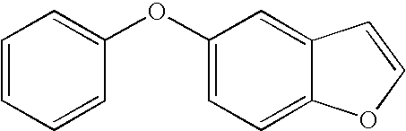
C1=CC=CC(OC2=CC=C3C(=C2)C=CO3)=C1
